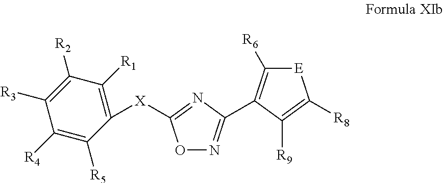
O1N=C(C2=C([R6])[E]C([R8])=C2[R9])N=C1[X]C1=C([R1])C([R2])=C([R3])C([R4])=C1[R5]
